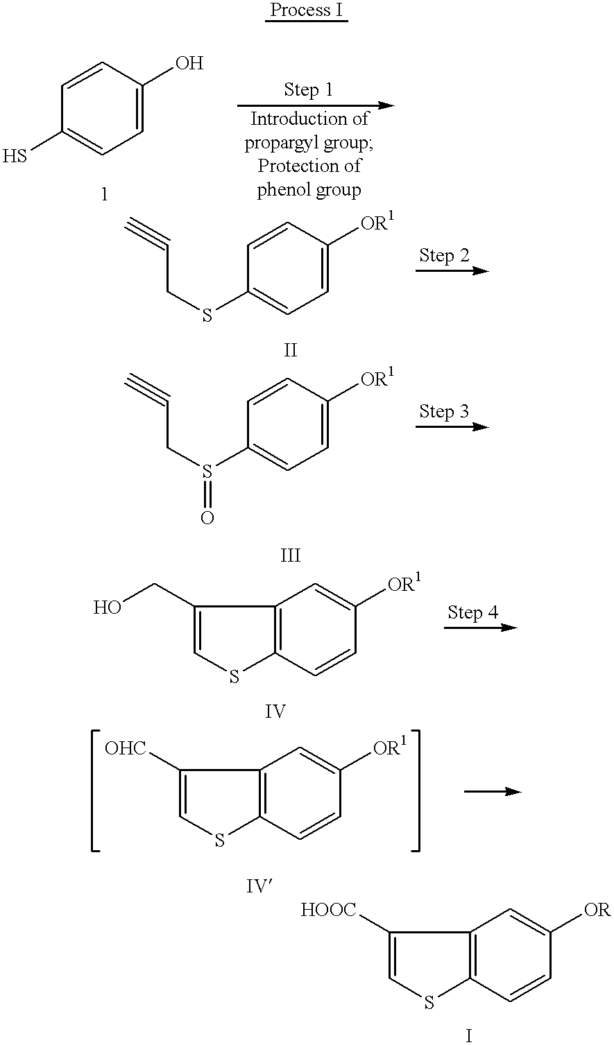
C1=C(O)C=CC(S)=C1.C1=C([OR1])C=CC(SCC#C)=C1.C1=C([OR1])C=CC(S(CC#C)=O)=C1.C1=CC2=C(C=C1[OR1])C(CO)=CS2.C1=CC2=C(C=C1[OR1])C([OHC])=CS2.C1=CC2=C(C=C1[OR])C([HOOC])=CS2
